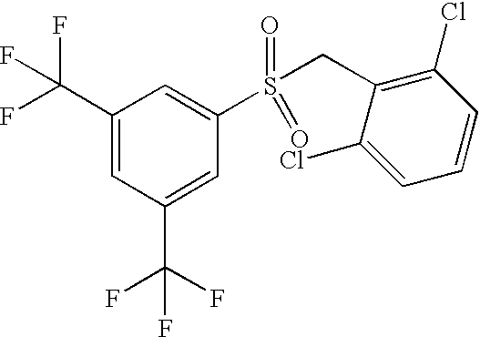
C1(C(F)(F)F)=CC(C(F)(F)F)=CC(S(CC2=C(Cl)C=CC=C2Cl)(=O)=O)=C1
